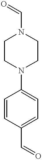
C1=CC(C=O)=CC=C1N1CCN(C=O)CC1
